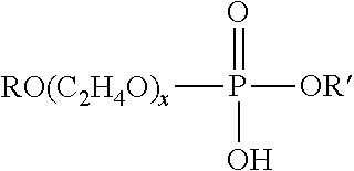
[RO(C2H4O)x]P([OR])(=O)O
